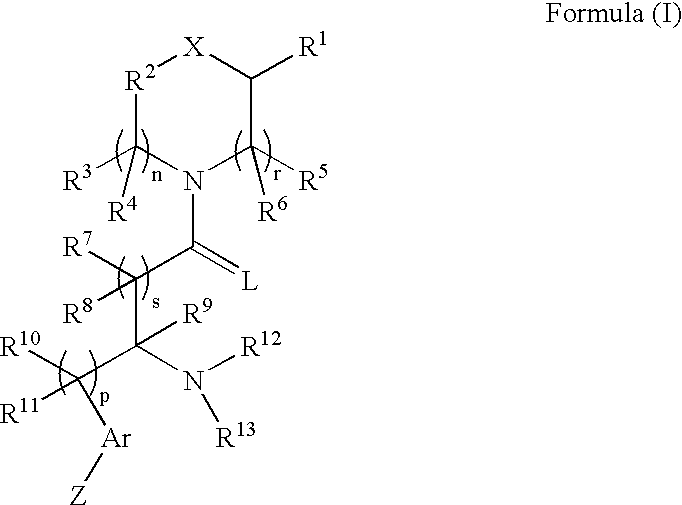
[R2]1C([R3])([R4])N(C(=[L])C(C(C([R10])([R11])[Ar][Z])(N([R12])[R13])[R9])([R7])[R8])C([R5])([R6])C([R1])[X]1
